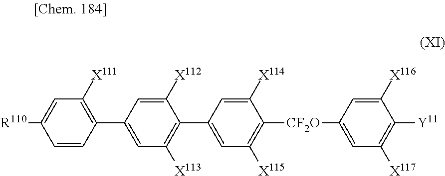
C1([X114])=CC(C2=C([X113])C=C(C3=C([X111])C=C([R110])C=C3)C=C2[X112])=CC([X115])=C1[CF2O]C1=CC([X117])=C([Y11])C([X116])=C1
